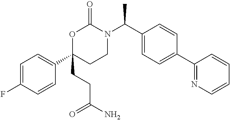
C1=C(F)C=CC(C2(CCC(N)=O)CCN(C(C3=CC=C(C4=NC=CC=C4)C=C3)C)C(=O)O2)=C1
